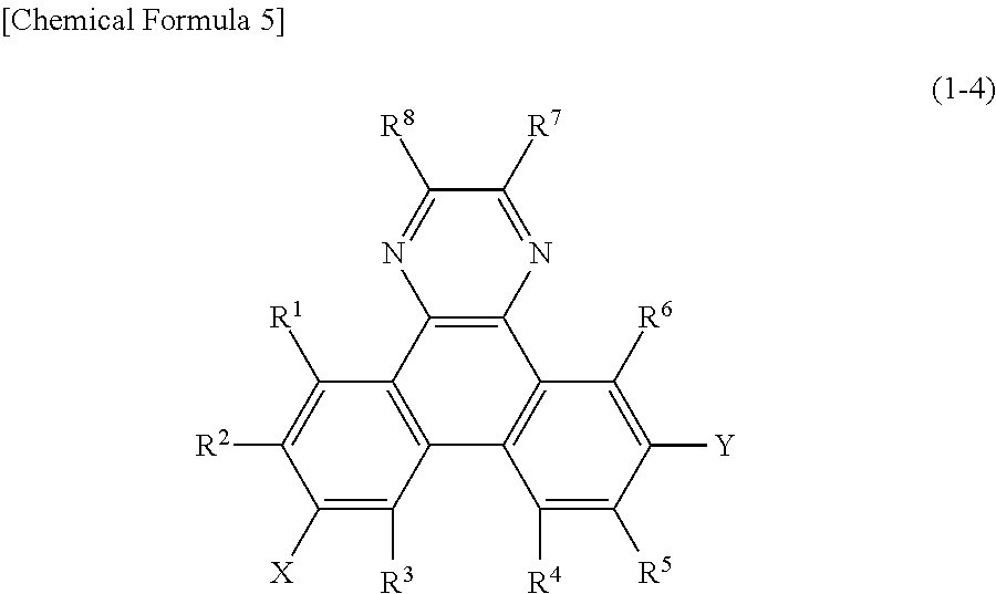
C1([R8])=NC2=C(N=C1[R7])C1=C(C3=C2C([R1])=C([R2])C([X])=C3[R3])C([R4])=C([R5])C([Y])=C1[R6]
